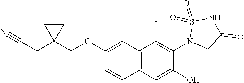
C1(OCC2(CC#N)CC2)=CC2=C(C=C1)C=C(O)C(N1CC(=O)NS1(=O)=O)=C2F
